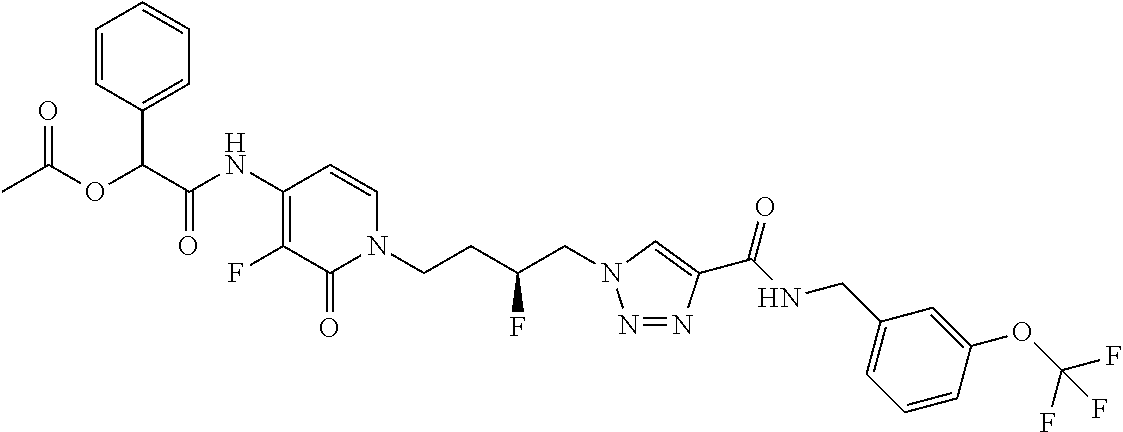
C1=CC(C(C(NC2=C(F)C(=O)N(CCC(CN3N=NC(C(NCC4=CC=CC(OC(F)(F)F)=C4)=O)=C3)F)C=C2)=O)OC(=O)C)=CC=C1
